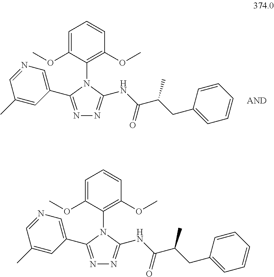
C1=C(OC)C(N2C(NC(C(C)CC3=CC=CC=C3)=O)=NN=C2C2=CN=CC(C)=C2)=C(OC)C=C1.C1=C(OC)C(N2C(NC(C(C)CC3=CC=CC=C3)=O)=NN=C2C2=CN=CC(C)=C2)=C(OC)C=C1
